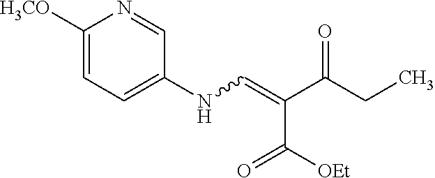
C1([H3CO])=CC=C(NC=C(C([OEt])=O)C(=O)CC)C=N1
